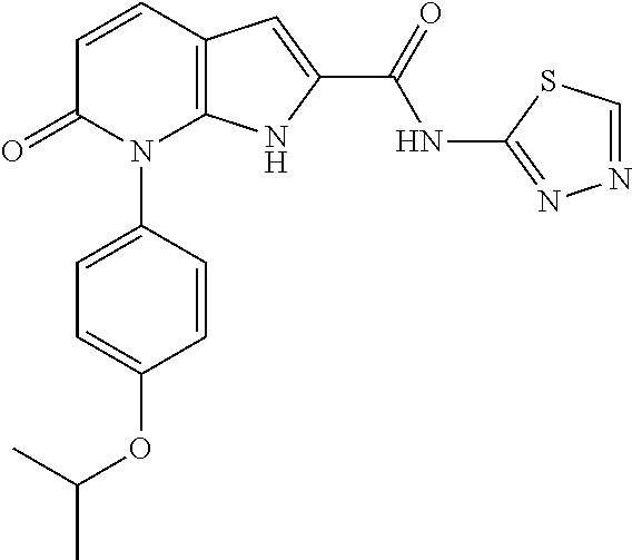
C12=C(C=CC(=O)N1C1=CC=C(OC(C)C)C=C1)C=C(C(NC1=NN=CS1)=O)N2
